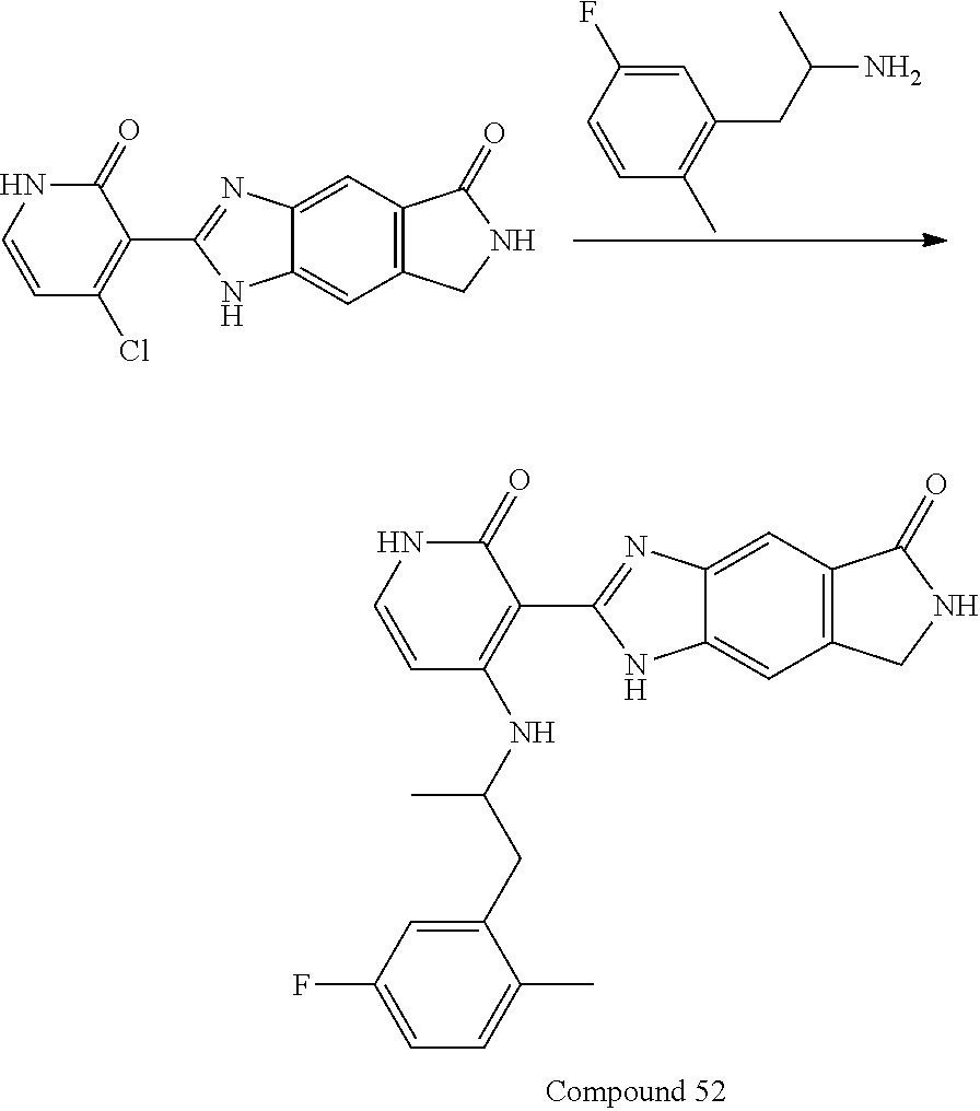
C12=CC3=C(C=C1NC(C1=C(NC(C)CC4=CC(F)=CC=C4C)C=CNC1=O)=N2)CNC3=O.C12=CC3=C(C=C1NC(C1=C(Cl)C=CNC1=O)=N2)CNC3=O.C1=C(F)C=CC(C)=C1CC(N)C
